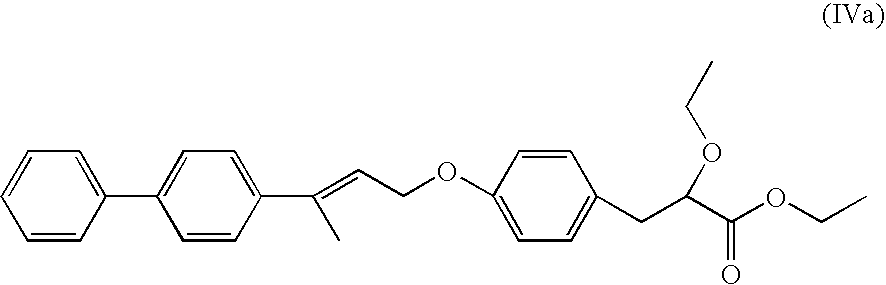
C1=CC=CC(C2=CC=C(C(=CCOC3=CC=C(CC(C(OCC)=O)OCC)C=C3)C)C=C2)=C1
